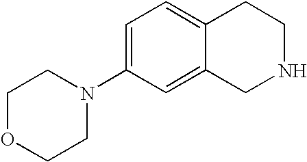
C1=C(N2CCOCC2)C=C2C(=C1)CCNC2
